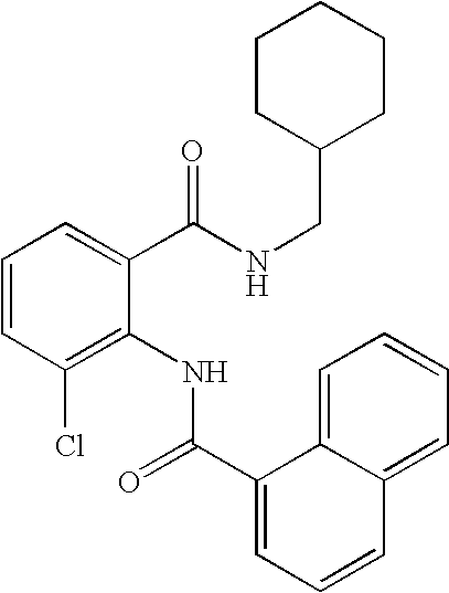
C1=CC(Cl)=C(NC(=O)C2=CC=CC3=CC=CC=C32)C(C(NCC2CCCCC2)=O)=C1
